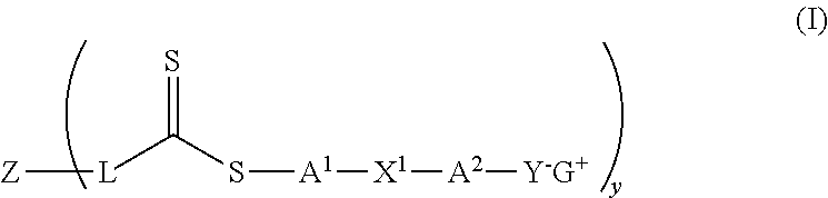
[L](C(S[A1][X1][A2][Y-G+])=S)[Z]
